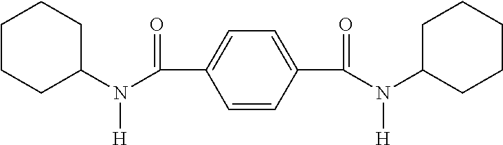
C1CCC(N([H])C(C2=CC=C(C(N([H])C3CCCCC3)=O)C=C2)=O)CC1
